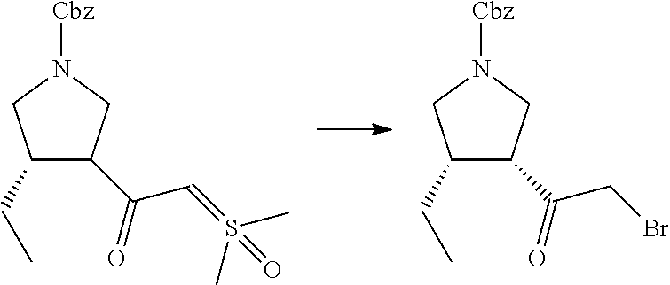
C1(CC)C(C(=O)C=S(C)(C)=O)CN([Cbz])C1.C1(CC)C(C(=O)CBr)CN([Cbz])C1
